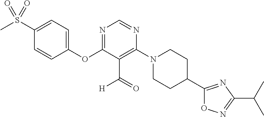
C1(OC2=NC=NC(N3CCC(C4=NC(C(C)C)=NO4)CC3)=C2C(=O)[H])=CC=C(S(C)(=O)=O)C=C1
